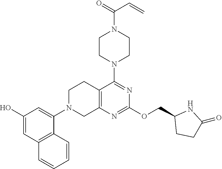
C1(O)=CC2=C(C(N3CC4=C(CC3)C(N3CCN(C(=O)C=C)CC3)=NC(OCC3CCC(=O)N3)=N4)=C1)C=CC=C2
